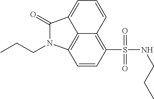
C12=C3C=CC(S(NCCC)(=O)=O)=C1C=CC=C2C(=O)N3CCC
